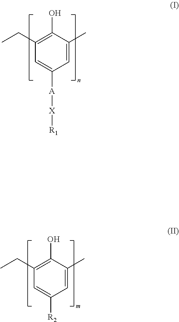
C1(CC)=C(O)C(C)=CC([A][X][R1])=C1.C1(CC)=C(O)C(C)=CC([R2])=C1
